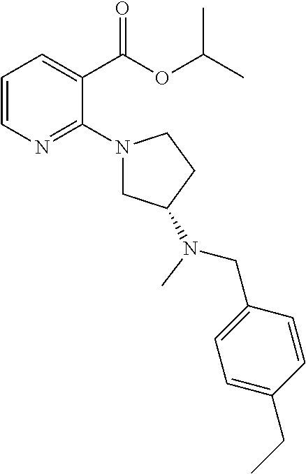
C1=CN=C(N2CC(N(CC3=CC=C(CC)C=C3)C)CC2)C(C(OC(C)C)=O)=C1
